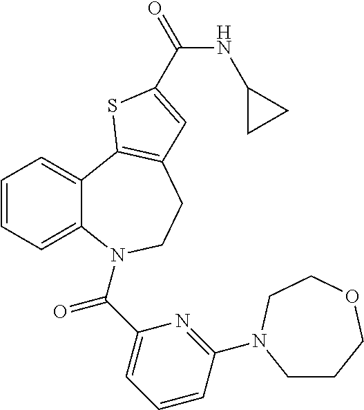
C1=CC=C2C(=C1)C1=C(CCN2C(C2=CC=CC(N3CCCOCC3)=N2)=O)C=C(C(=O)NC2CC2)S1
